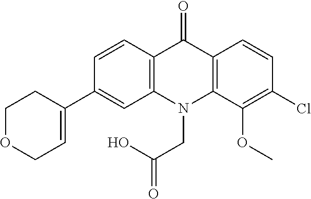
C12=C(N(CC(=O)O)C3=C(C1=O)C=CC(Cl)=C3OC)C=C(C1=CCOCC1)C=C2
